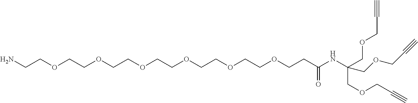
NCCOCCOCCOCCOCCOCCOCCC(NC(COCC#C)(COCC#C)COCC#C)=O
